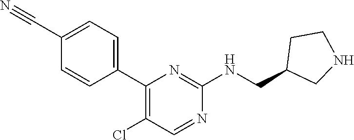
ClC1=C(C2=CC=C(C#N)C=C2)N=C(NCC2CNCC2)N=C1
